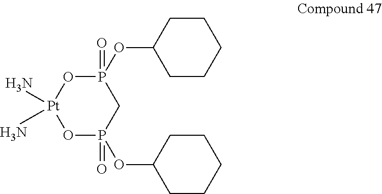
O1P(OC2CCCCC2)(=O)CP(OC2CCCCC2)(=O)O[Pt]1(N)N
